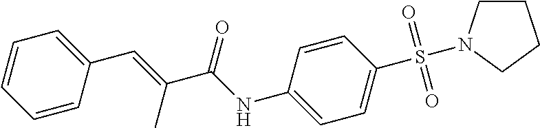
C1CN(S(C2=CC=C(NC(C(=CC3=CC=CC=C3)C)=O)C=C2)(=O)=O)CC1
